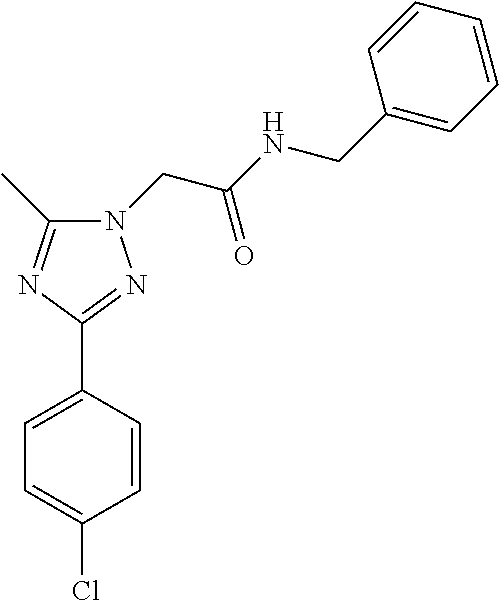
C1=C(C2=NN(CC(NCC3=CC=CC=C3)=O)C(C)=N2)C=CC(Cl)=C1
